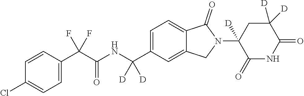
C1=CC(C(C(NC(C2=CC=C3C(=C2)CN(C2([D])C(=O)NC(=O)C([D])([D])C2)C3=O)([D])[D])=O)(F)F)=CC=C1Cl
